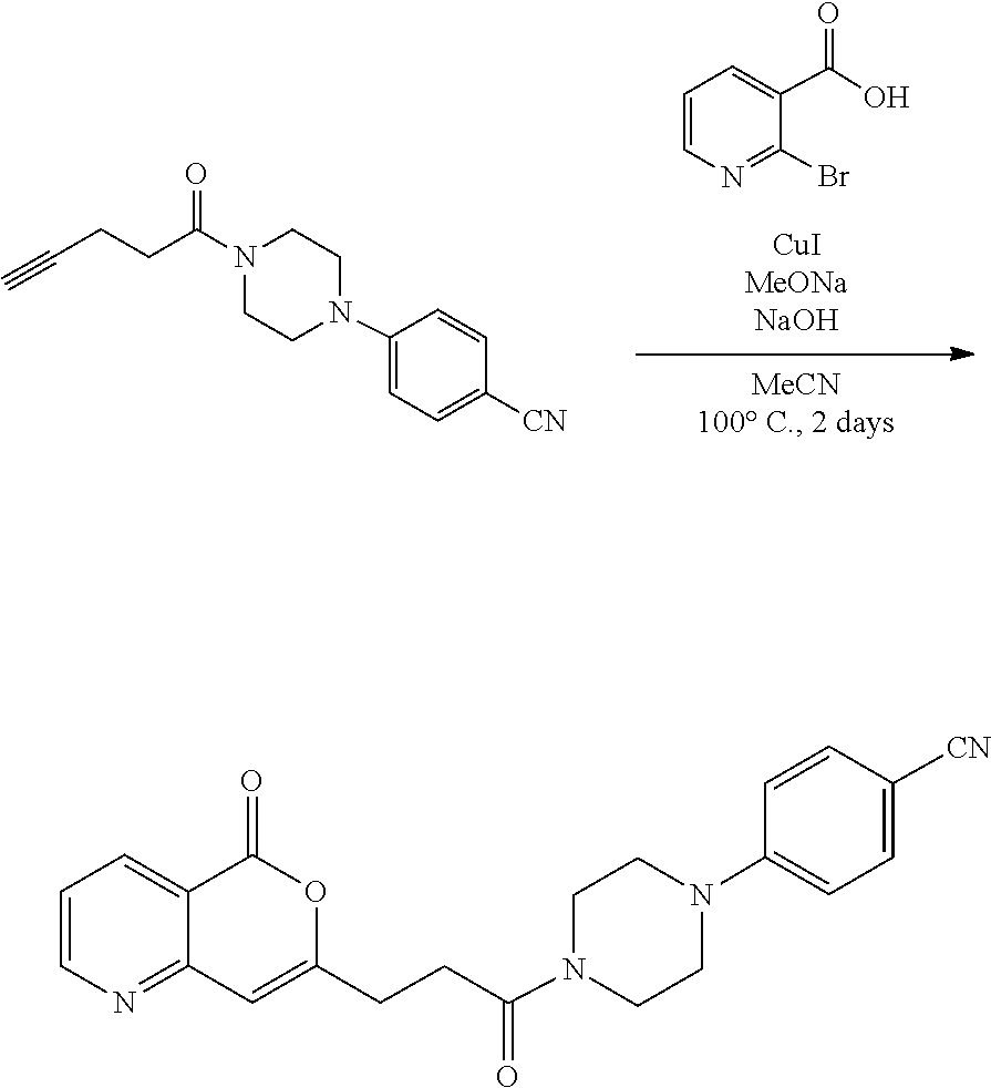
C1CN(C(CCC#C)=O)CCN1C1=CC=C([CN])C=C1.C1(Br)=NC=CC=C1C(=O)O.C1CN(C(CCC2=CC3=NC=CC=C3C(=O)O2)=O)CCN1C1=CC=C([CN])C=C1
